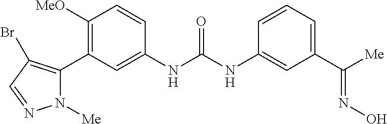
C1([MeO])=C(C2=C(Br)C=NN2[Me])C=C(NC(NC2=CC(C([Me])=NO)=CC=C2)=O)C=C1
